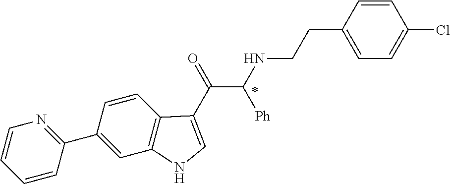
C1(C2=NC=CC=C2)=CC2=C(C=C1)C(C(=O)C(NCCC1=CC=C(Cl)C=C1)[Ph])=CN2
